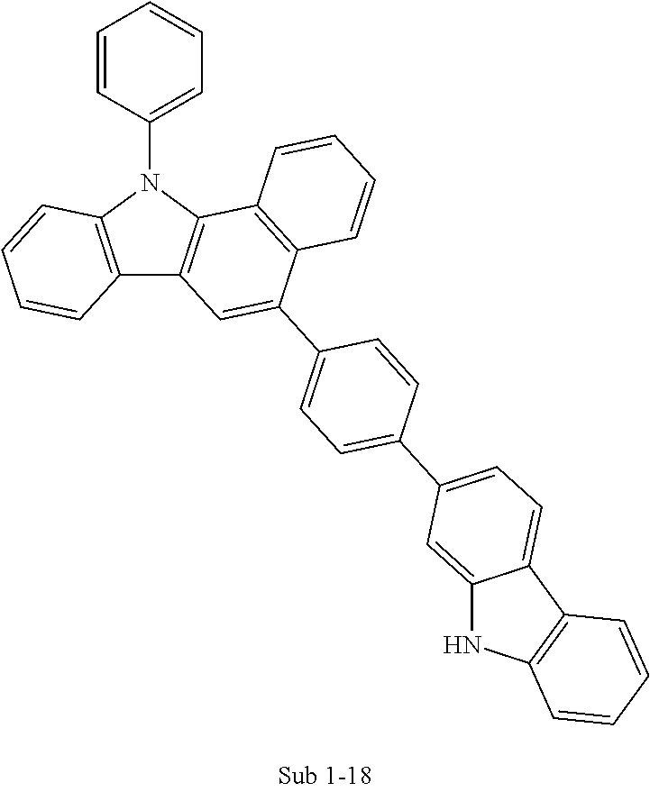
C1=CC(N2C3=C(C4=C2C2=C(C(C5=CC=C(C6=CC=C7C(=C6)NC6=C7C=CC=C6)C=C5)=C4)C=CC=C2)C=CC=C3)=CC=C1
